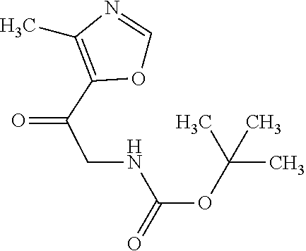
O1C=NC(C)=C1C(CNC(OC(C)(C)C)=O)=O
